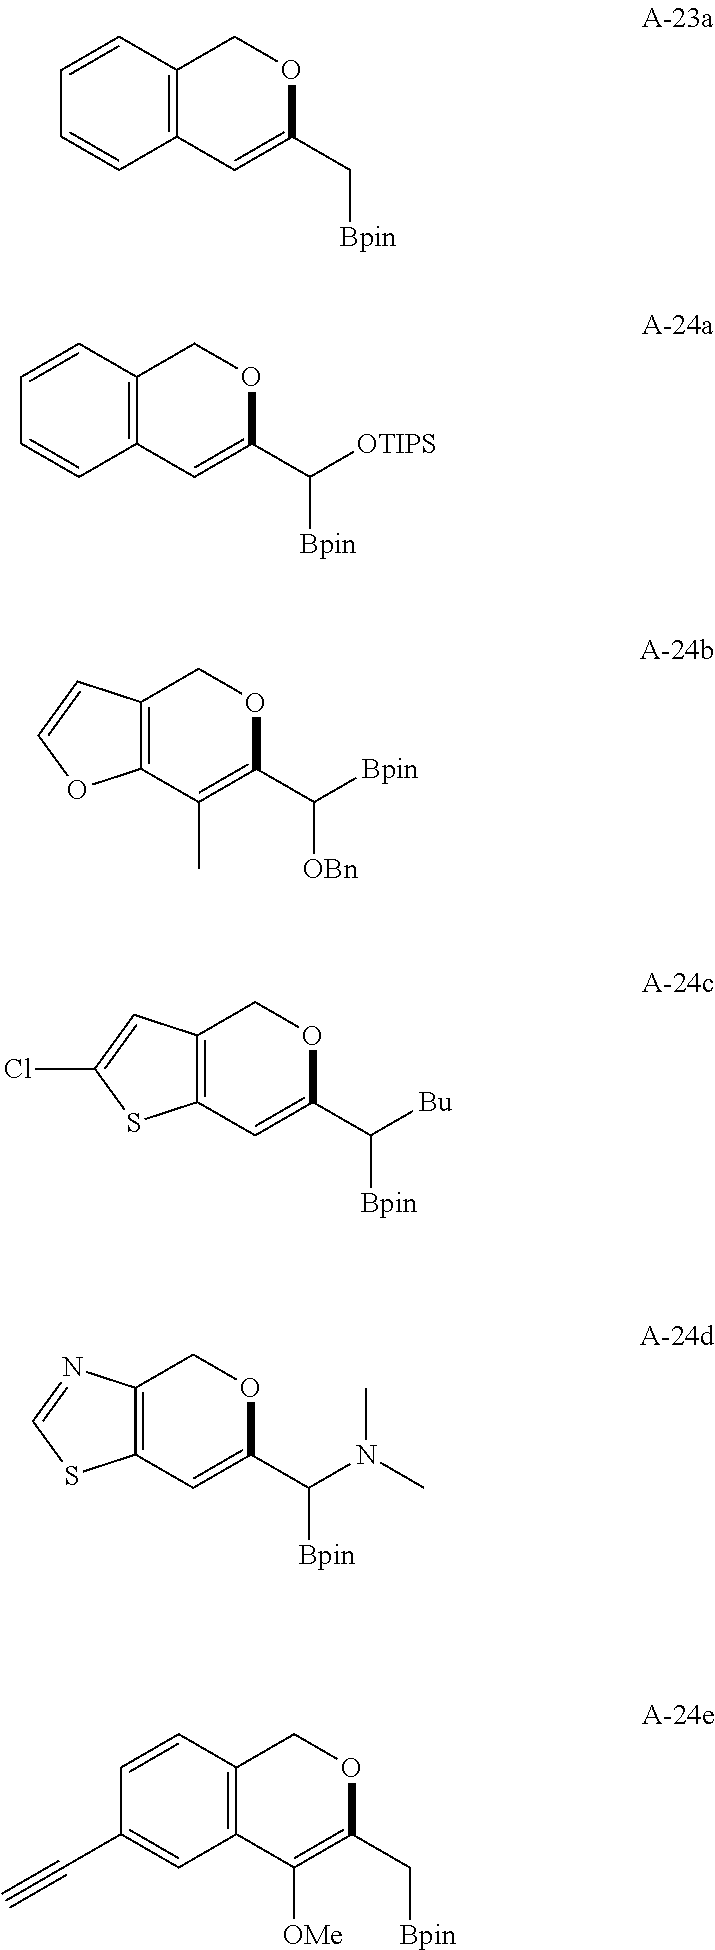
C1=CC2=C(C=C1)C=C(C[Bpin])OC2.C12=C(COC(C(N(C)C)[Bpin])=C1)N=CS2.C1=CC2=C(C=C1C#C)C([OMe])=C(C[Bpin])OC2.C1=CC2=C(C=C1)C=C(C([OTIPS])[Bpin])OC2.C12=C(COC(C([Bu])[Bpin])=C1)C=C(Cl)S2.C12=C(COC(C([OBn])[Bpin])=C1C)C=CO2
